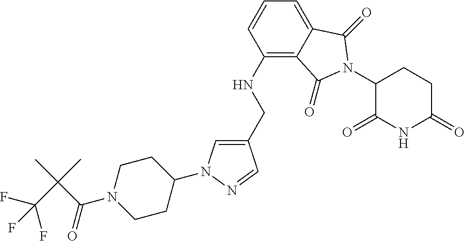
C1(CNC2=C3C(=CC=C2)C(=O)N(C2C(=O)NC(=O)CC2)C3=O)=CN(C2CCN(C(C(C(F)(F)F)(C)C)=O)CC2)N=C1
